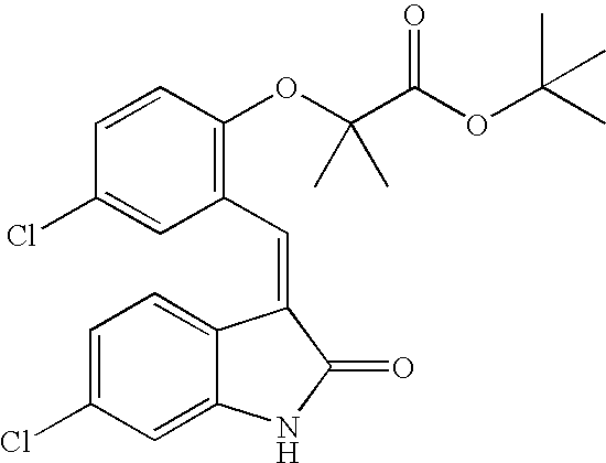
C1=CC(OC(C(=O)OC(C)(C)C)(C)C)=C(C=C2C3=CC=C(Cl)C=C3NC2=O)C=C1Cl
